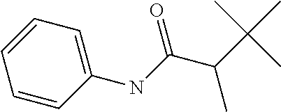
C1(NC(C(C(C)(C)C)C)=O)=CC=CC=C1
